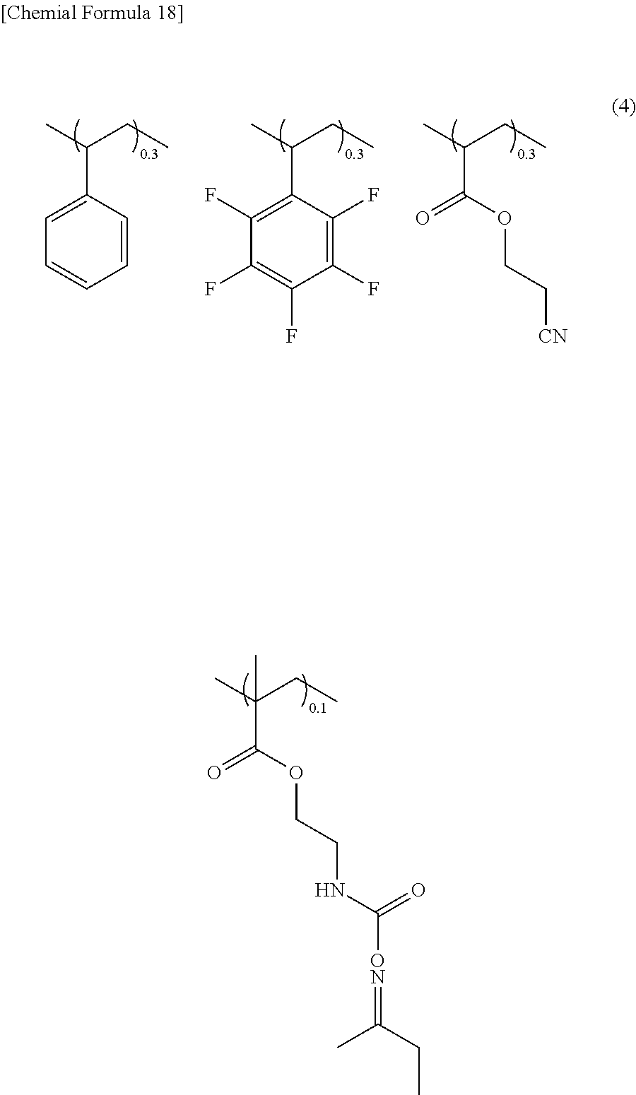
CC(CC)(C(=O)OCCNC([ON]=C(C)CC)=O)C.CC(CC)C1=C(F)C(F)=C(F)C(F)=C1F.CC(CC)C(=O)OCC[CN].CC(CC)C1=CC=CC=C1
